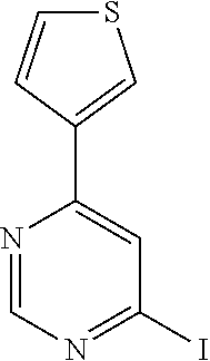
C1(C2=CC(I)=NC=N2)=CSC=C1
